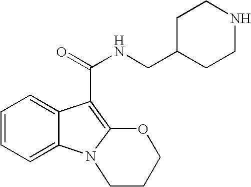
C1=CC=C2C(=C1)C(C(=O)NCC1CCNCC1)=C1N2CCCO1
